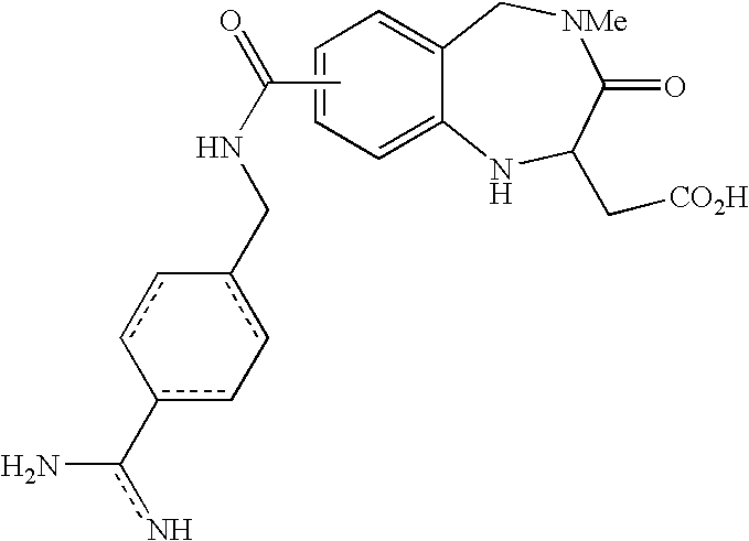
C1=CC=C2C(=C1)C[NMe]C(=O)C(C[CO2H])N2.CC(=O)NCc1c-cc(-c(N)n)-cc-1
